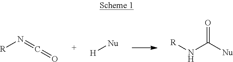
[R]N=C=O.[H][Nu].[R]NC([Nu])=O
